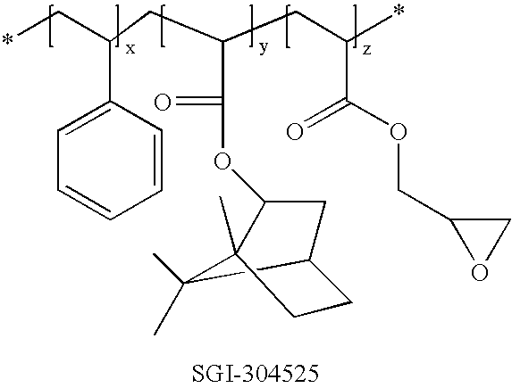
*CC(C1=CC=CC=C1)CC(C(=O)OC1CC2C(C)(C)C1(C)CC2)CC(*)C(=O)OCC1OC1
